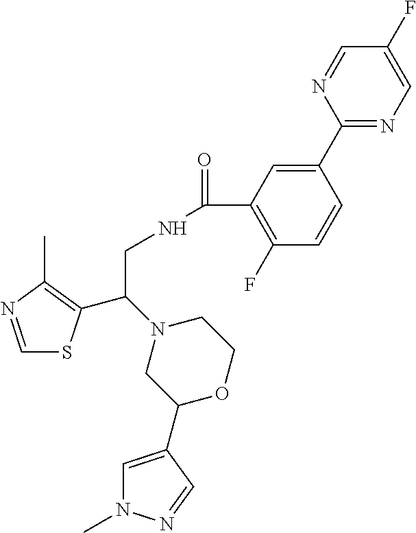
C1=NC(C)=C(C(N2CC(C3=CN(C)N=C3)OCC2)CNC(=O)C2=C(F)C=CC(C3=NC=C(F)C=N3)=C2)S1
